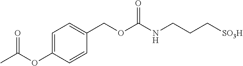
C1=C(OC(C)=O)C=CC(COC(NCCC[SO3H])=O)=C1
